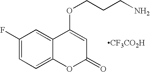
C1(F)=CC=C2C(=C1)C(OCCCN)=CC(=O)O2.[CF3CO2H]
